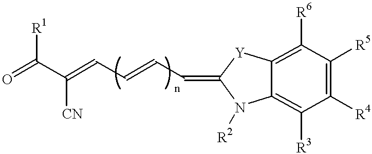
O=C(C(=CC=CC=C1N([R2])C2=C([R3])C([R4])=C([R5])C([R6])=C2[Y]1)[CN])[R1]
